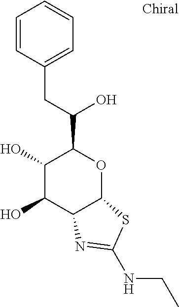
C1(O)C(O)C2C(OC1C(CC1=CC=CC=C1)O)SC(NCC)=N2
